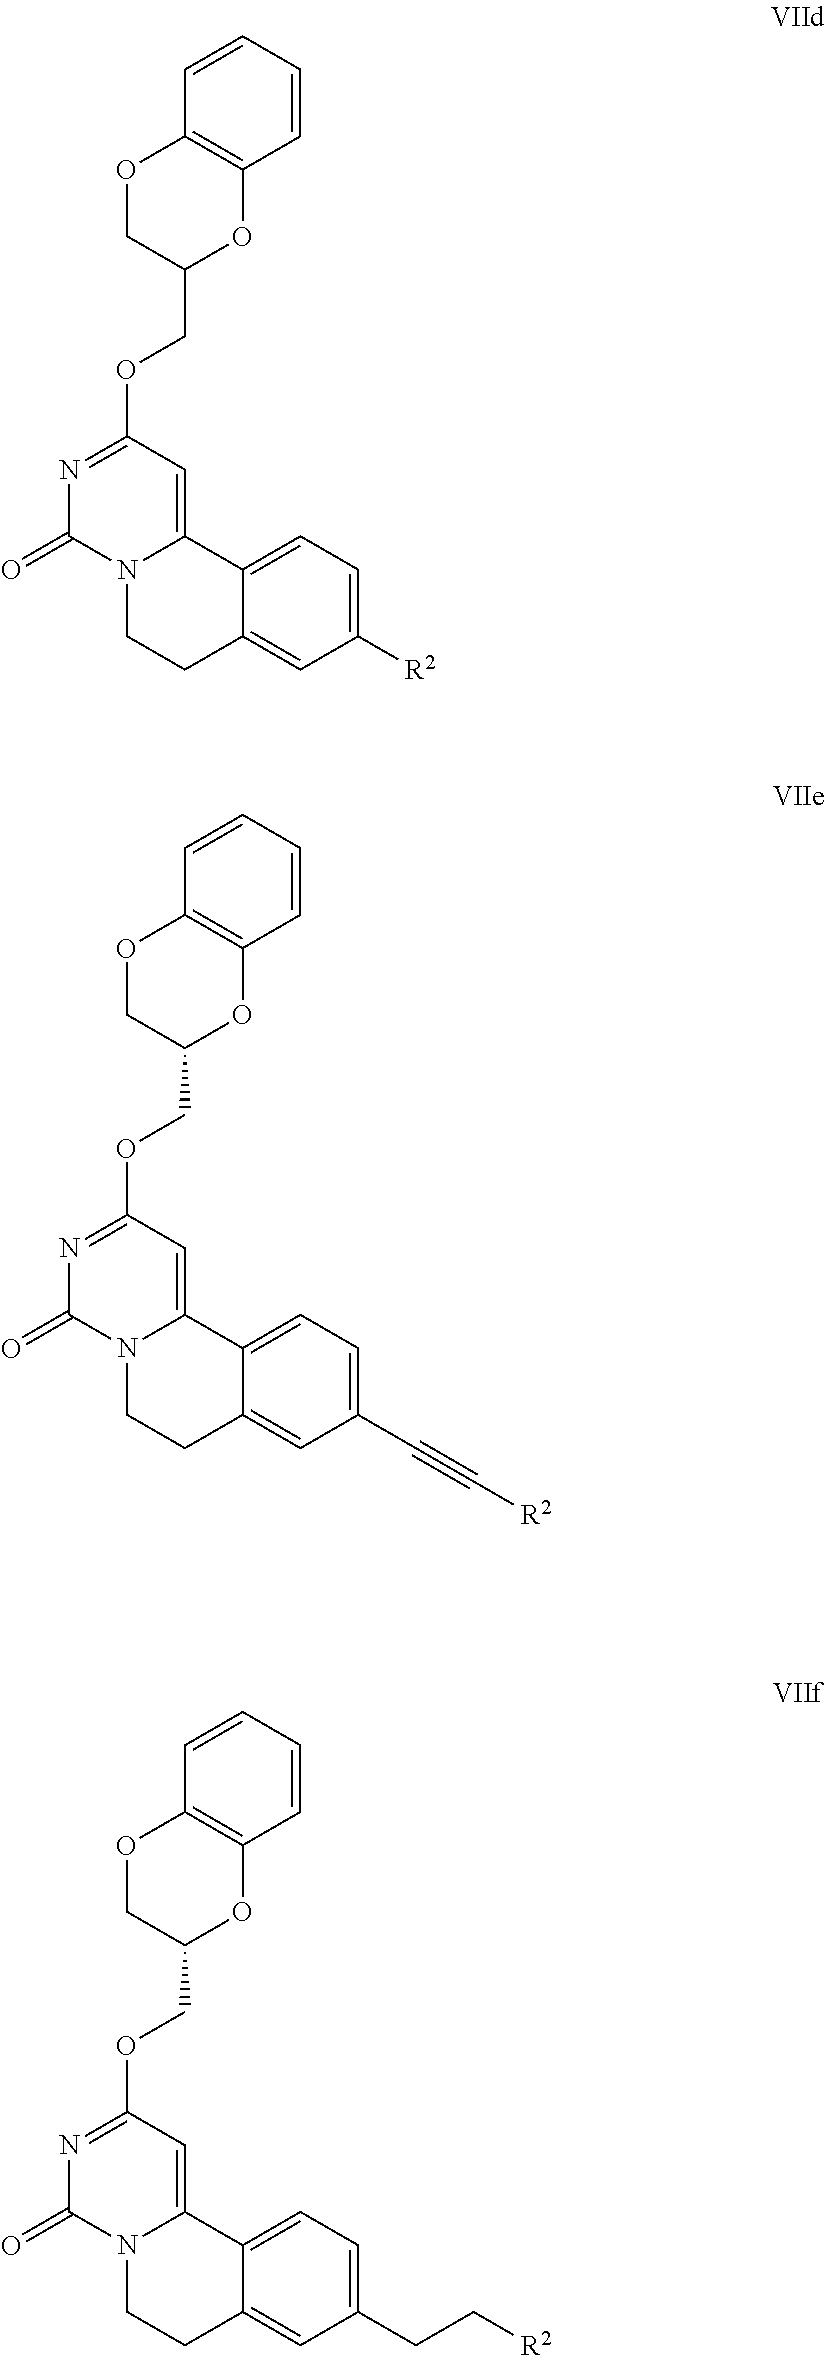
N1=C(OCC2OC3=C(OC2)C=CC=C3)C=C2N(C1=O)CCC1=CC([R2])=CC=C21.N1=C(OCC2OC3=C(OC2)C=CC=C3)C=C2N(C1=O)CCC1=CC(C#C[R2])=CC=C21.N1=C(OCC2OC3=C(OC2)C=CC=C3)C=C2N(C1=O)CCC1=CC(CC[R2])=CC=C21
